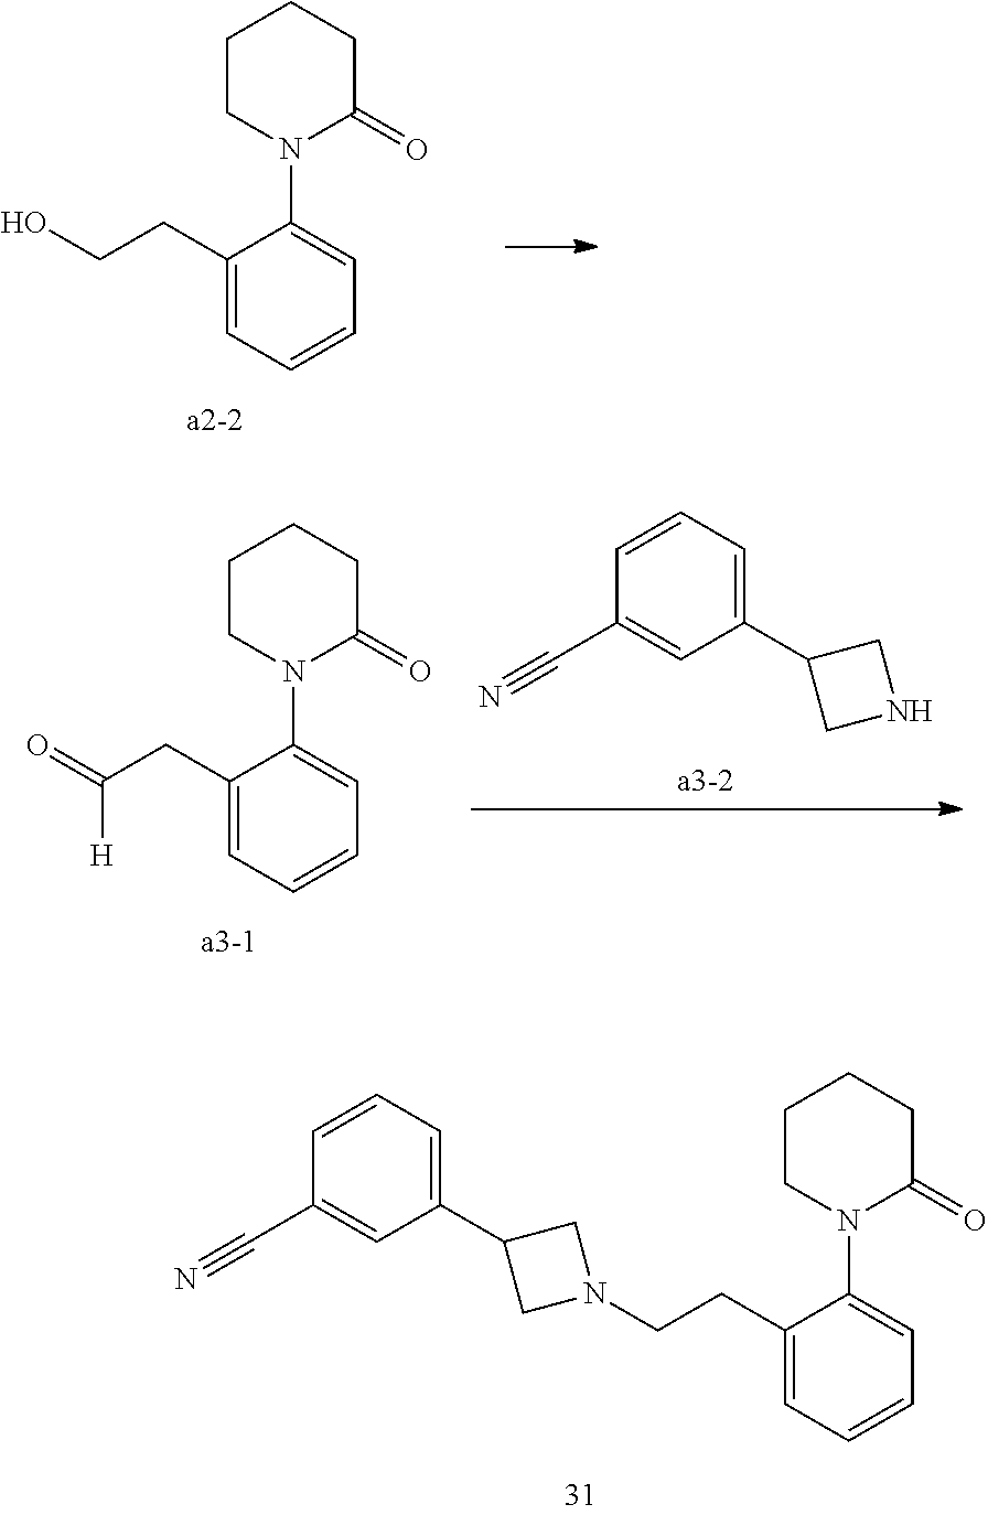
C1(CCO)=CC=CC=C1N1C(=O)CCCC1.C1(CC(=O)[H])=CC=CC=C1N1C(=O)CCCC1.C1(C2CNC2)=CC=CC(C#N)=C1.C1(CCN2CC(C3=CC=CC(C#N)=C3)C2)=CC=CC=C1N1C(=O)CCCC1
